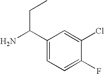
C1(C(N)CC)=CC=C(F)C(Cl)=C1
